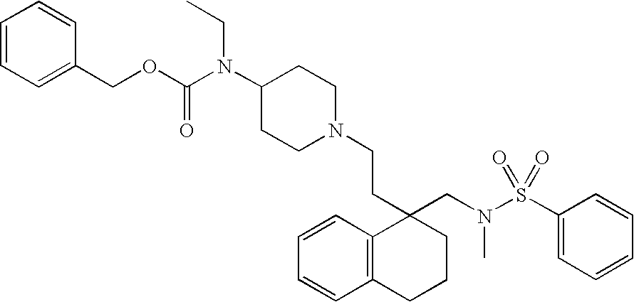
C1=CC=C(COC(N(C2CCN(CCC3(CN(S(=O)(C4=CC=CC=C4)=O)C)C4=C(CCC3)C=CC=C4)CC2)CC)=O)C=C1
